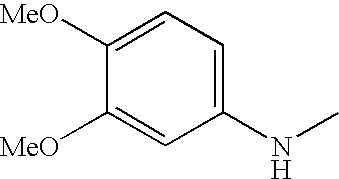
C1([MeO])=CC=C(NC)C=C1[MeO]
